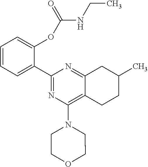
C1=CC=C(C2=NC(N3CCOCC3)=C3C(=N2)CC(C)CC3)C(OC(NCC)=O)=C1
